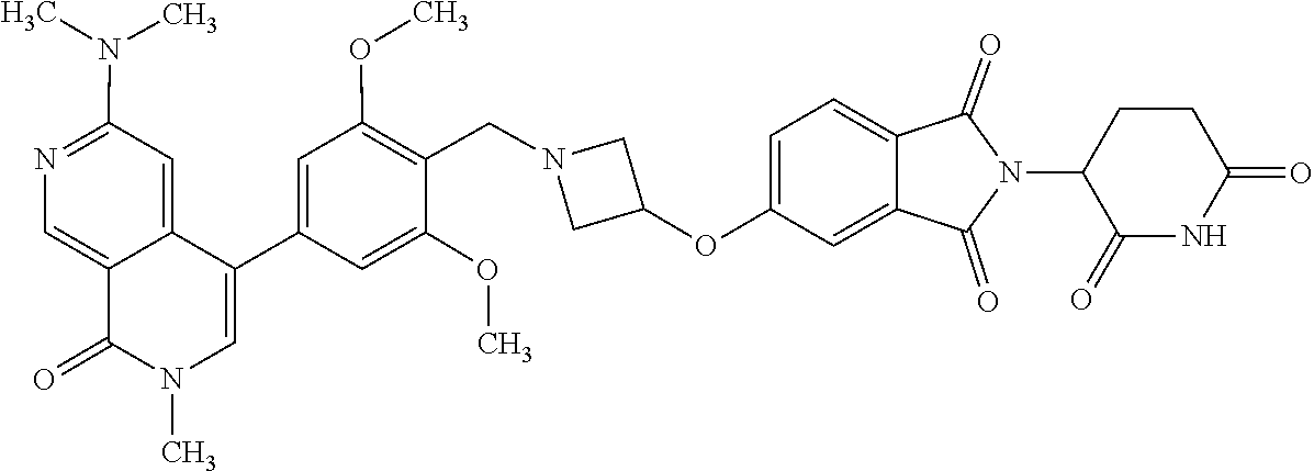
CN1C(=O)C2=CN=C(N(C)C)C=C2C(C2=CC(OC)=C(CN3CC(OC4=CC=C5C(=C4)C(=O)N(C4C(=O)NC(=O)CC4)C5=O)C3)C(OC)=C2)=C1
